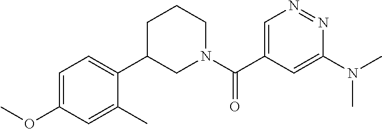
C1=C(C(N2CCCC(C3=CC=C(OC)C=C3C)C2)=O)C=C(N(C)C)N=N1
